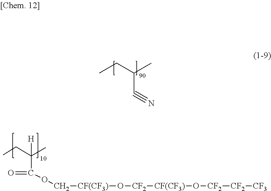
CCC(C)C#N.CCC(C)(C(OC[CF(CF3)]O[CF2][CF(CF3)]O[CF2][CF2][CF3])=O)[H]
